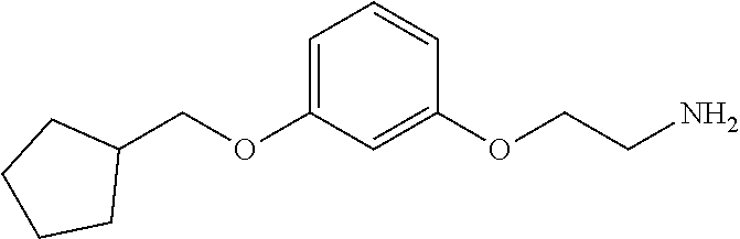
C(OC1=CC=CC(OCCN)=C1)C1CCCC1
